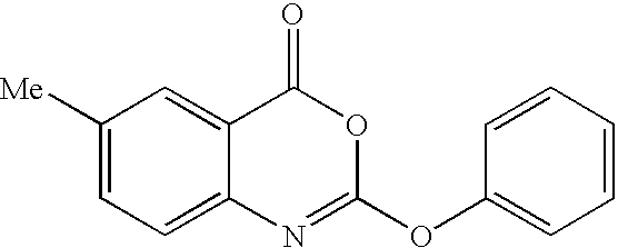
C1([Me])=CC=C2C(=C1)C(=O)OC(OC1=CC=CC=C1)=N2
